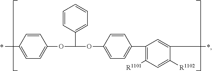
CC1=CC=C(OC(OC2=CC=C(C3=C([R1101])C=C([R1102])C(C)=C3)C=C2)C2=CC=CC=C2)C=C1
